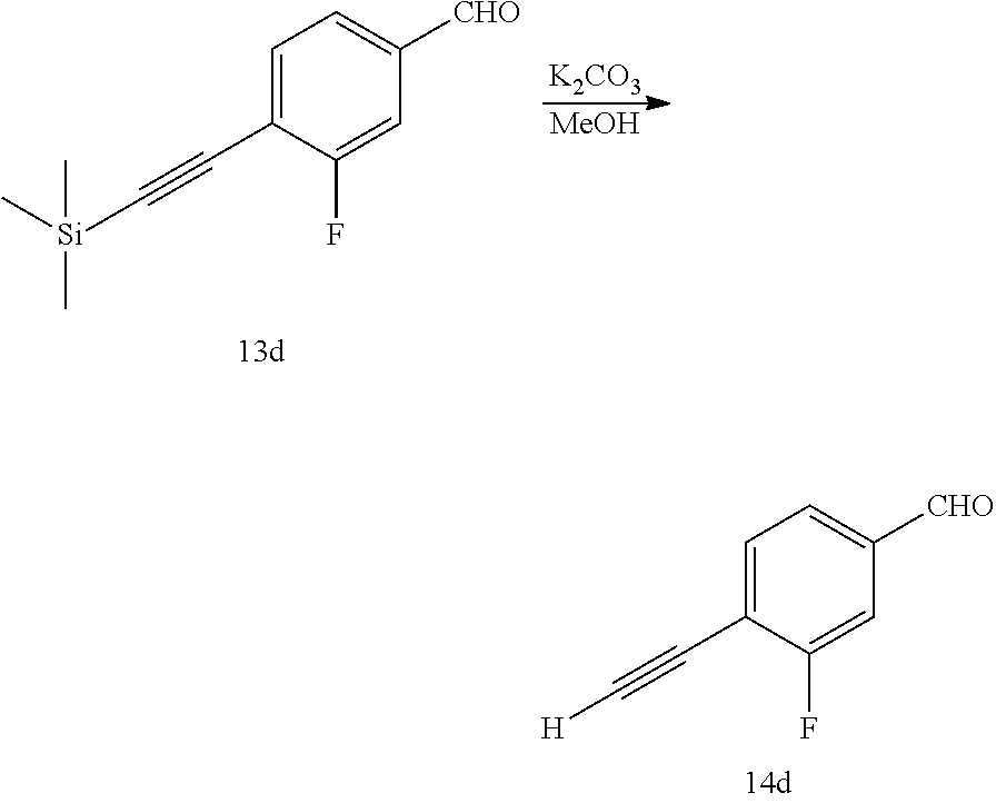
C1=C(C#C[H])C(F)=CC([CHO])=C1.C1=C(C#C[Si](C)(C)C)C(F)=CC([CHO])=C1.[K2CO3].[MeOH]
